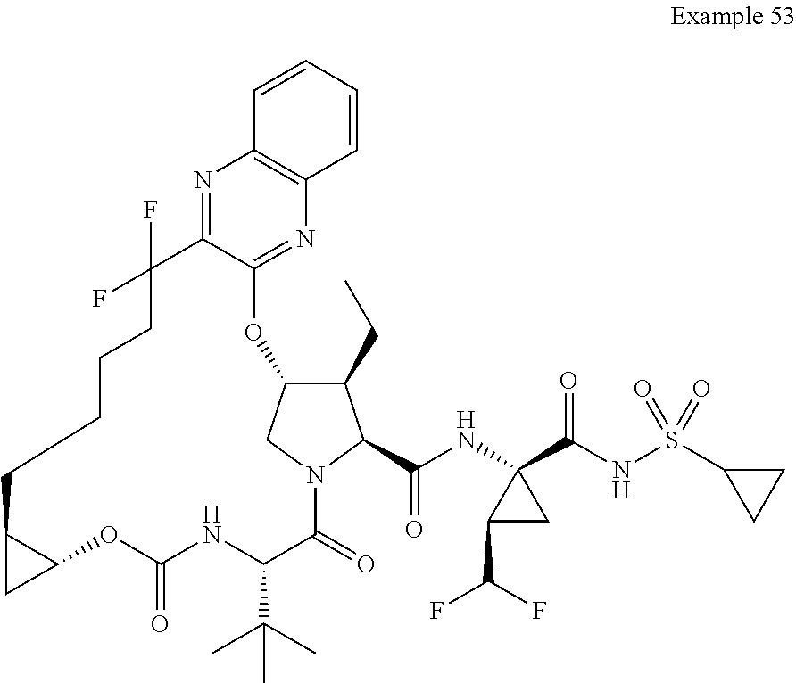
C12CC1OC(=O)NC(C(C)(C)C)C(=O)N1CC(C(CC)C1C(NC1(C(NS(C3CC3)(=O)=O)=O)C(C(F)F)C1)=O)OC1=NC3=C(N=C1C(F)(F)CCCC2)C=CC=C3
